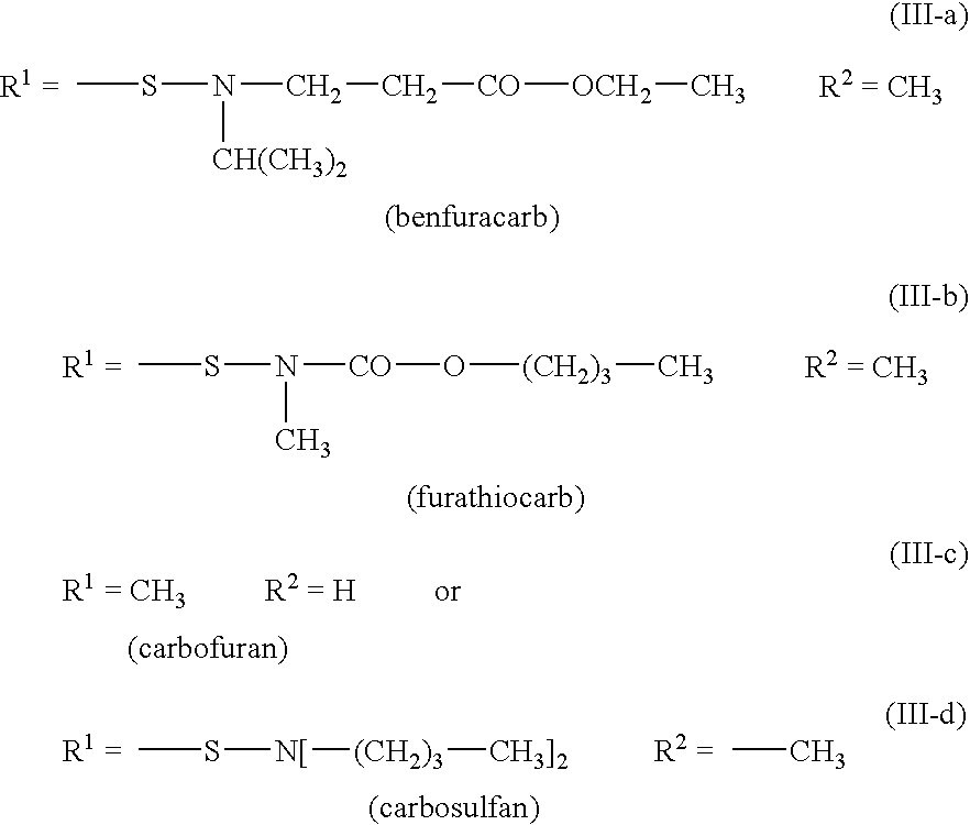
CSN([CH(CH3)2])CC[CO][OCH2]C.CSN(C)[CO]O[(CH2)3]C.CS[N[][(CH2)3][CH3]2].CC
